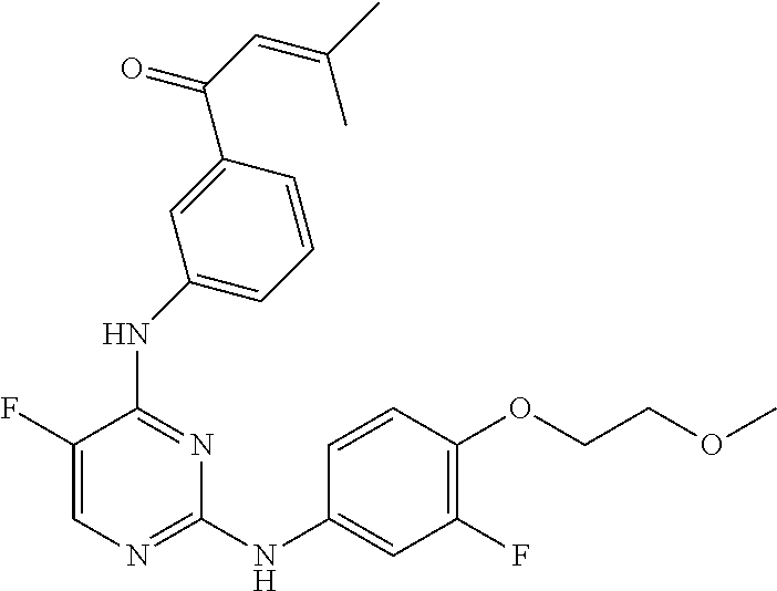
N(C1=NC=C(F)C(NC2=CC=CC(C(=O)C=C(C)C)=C2)=N1)C1=CC(F)=C(OCCOC)C=C1
